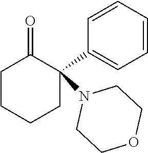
C1=CC=CC=C1C1(N2CCOCC2)C(=O)CCCC1
